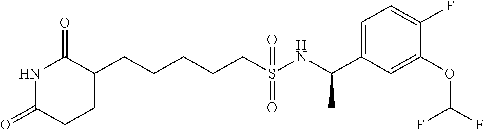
N1C(=O)CCC(CCCCCS(NC(C2=CC=C(F)C(OC(F)F)=C2)C)(=O)=O)C1=O
